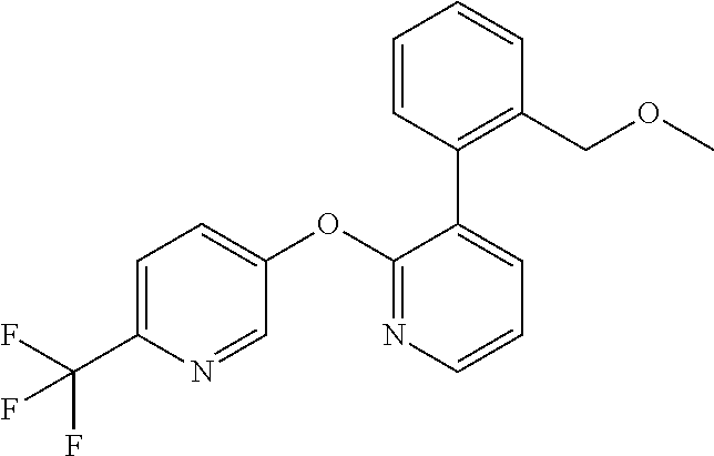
C1=C(C(F)(F)F)N=CC(OC2=NC=CC=C2C2=C(COC)C=CC=C2)=C1
